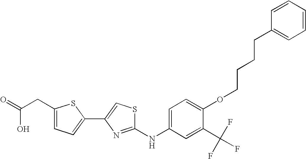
C1(NC2=NC(C3=CC=C(CC(=O)O)S3)=CS2)=CC=C(OCCCCC2=CC=CC=C2)C(C(F)(F)F)=C1
